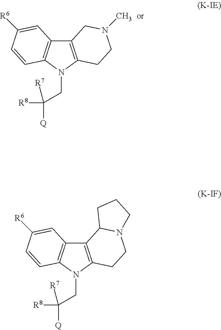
C12=C(N(CC([R8])([Q])[R7])C3=C1C=C([R6])C=C3)CCN1C2CCC1.C12=C(N(CC([R8])([Q])[R7])C3=C1C=C([R6])C=C3)CCN(C)C2
